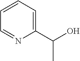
C1(C(O)C)=CC=CC=N1
